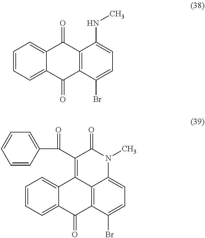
C12=CC=CC=C1C(=O)C1=C(C2=O)C(NC)=CC=C1Br.C12=CC=CC=C1C(=O)C1=C3C2=C(C(C2=CC=CC=C2)=O)C(=O)N(C)C3=CC=C1Br
